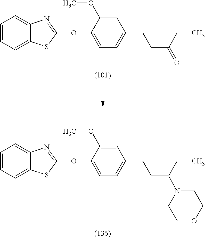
C1=CC=C2C(=C1)N=C(OC1=CC=C(CCC(=O)CC)C=C1OC)S2.C1=CC=C2C(=C1)N=C(OC1=CC=C(CCC(N3CCOCC3)CC)C=C1OC)S2
